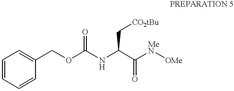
C1=CC=CC(COC(NC(C([MeN][OMe])=O)C[CO2tBu])=O)=C1
